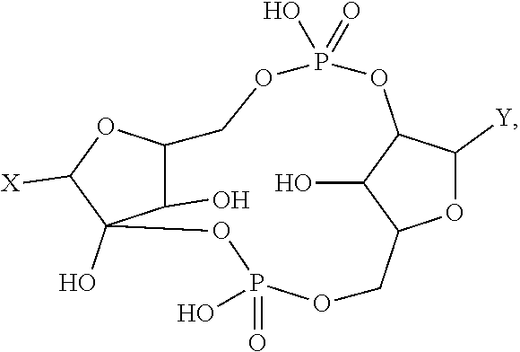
O1C([Y])C2C(O)C1COP(=O)(O)OC1(O)C(O)C(COP(O)(=O)O2)OC1[X]
